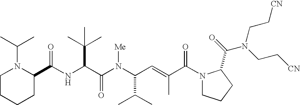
N(C(C(N(C(C(C)C)C=C(C)C(N1CCCC1C(=O)N(CC[CN])CC[CN])=O)[Me])=O)C(C)(C)C)C(C1N(C(C)C)CCCC1)=O
